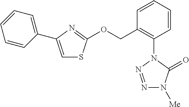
N1=NN(C2=C(COC3=NC(C4=CC=CC=C4)=CS3)C=CC=C2)C(=O)N1[Me]
